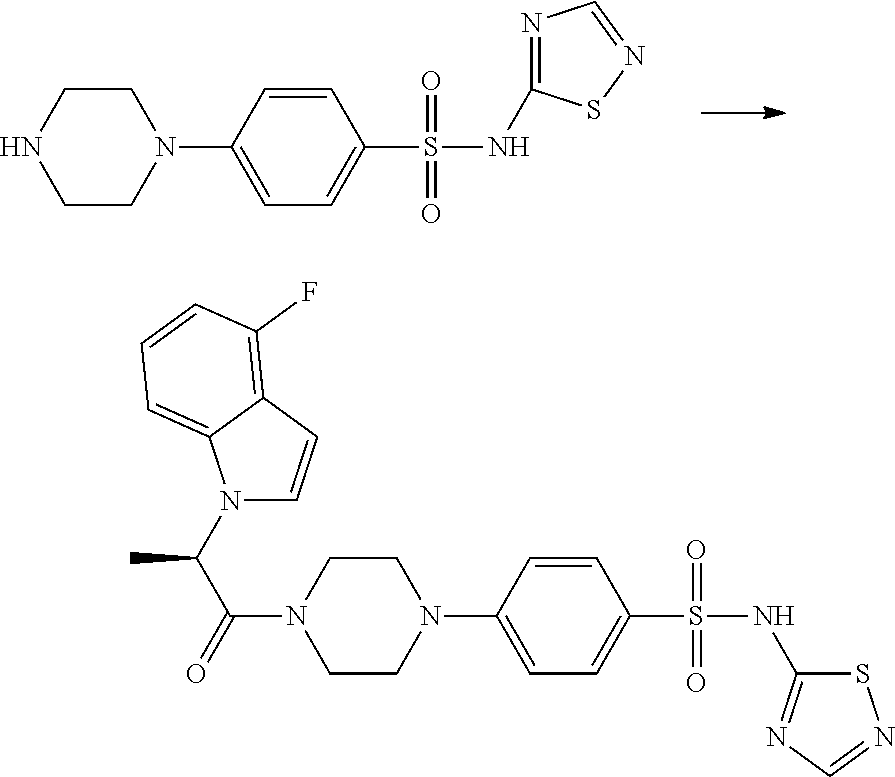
C1CN(C2=CC=C(S(=O)(=O)NC3=NC=NS3)C=C2)CCN1.C1CN(C2=CC=C(S(=O)(=O)NC3=NC=NS3)C=C2)CCN1C(=O)C(C)N1C=CC2=C(F)C=CC=C12
